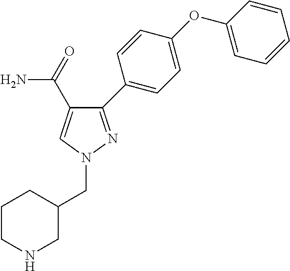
C(N1N=C(C2=CC=C(OC3=CC=CC=C3)C=C2)C(C(N)=O)=C1)C1CCCNC1
